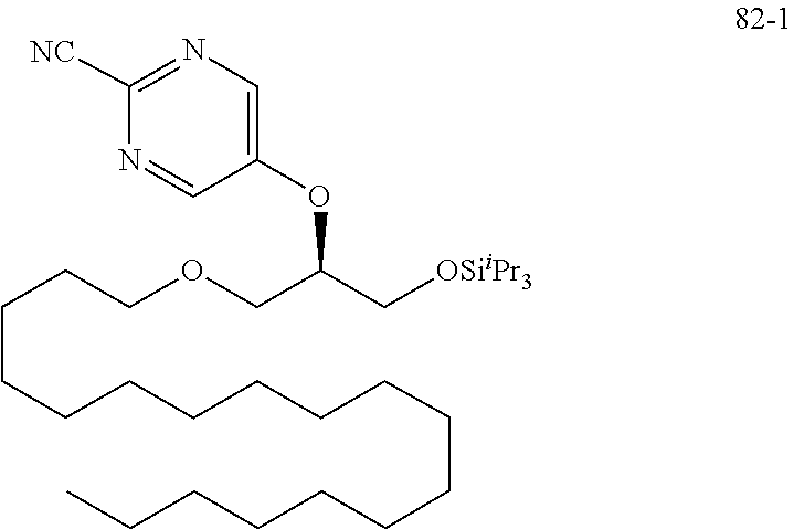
[OSiiPr3]CC(OC1=CN=C([NC])N=C1)COCCCCCCCCCCCCCCCCCC
